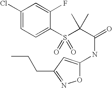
C1(Cl)=CC=C(S(C(C(=O)NC2=CC(CCC)=NO2)(C)C)(=O)=O)C(F)=C1
